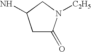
C1C(=O)N([C2H5])CC1N
